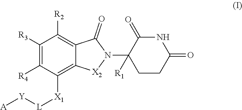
C1([R3])=C([R4])C([X1][L][Y][A])=C2C(=C1[R2])C(=O)N(C1([R1])CCC(=O)NC1=O)[X2]2
